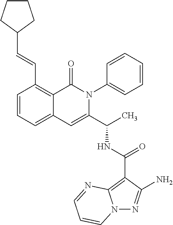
N12N=C(N)C(C(NC(C3=CC4=CC=CC(C=CC5CCCC5)=C4C(=O)N3C3=CC=CC=C3)C)=O)=C1N=CC=C2
